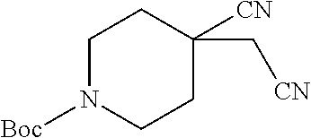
C1N([Boc])CCC([CN])(C[CN])C1
